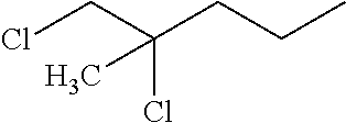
ClCC(CCC)(Cl)C
